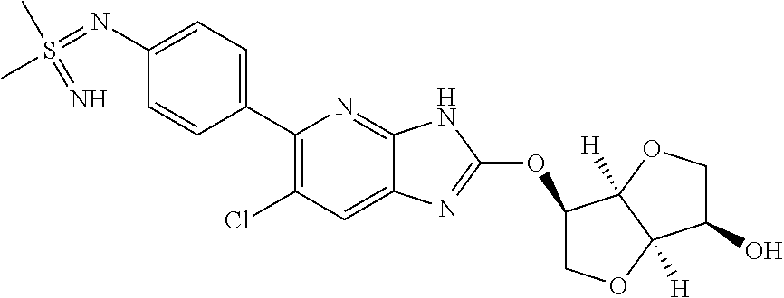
N(C1=CC=C(C2=C(Cl)C=C3C(=N2)NC(OC2COC4([H])C2([H])OCC4O)=N3)C=C1)=S(C)(C)=N
